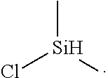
C[Si](C)Cl
